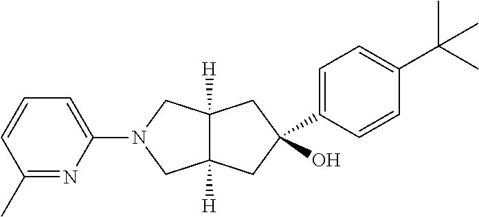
C1(C)=NC(N2CC3([H])C([H])(C2)CC(O)(C2=CC=C(C(C)(C)C)C=C2)C3)=CC=C1
